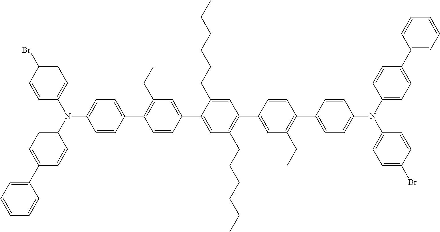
C1=CC(C2=C(CC)C=C(C3=CC(CCCCCC)=C(C4=CC(CC)=C(C5=CC=C(N(C6=CC=C(C7=CC=CC=C7)C=C6)C6=CC=C(Br)C=C6)C=C5)C=C4)C=C3CCCCCC)C=C2)=CC=C1N(C1=CC=C(C2=CC=CC=C2)C=C1)C1=CC=C(Br)C=C1
